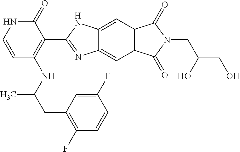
C(C(NC1=C(C2=NC3=CC4=C(C=C3N2)C(=O)N(CC(CO)O)C4=O)C(=O)NC=C1)C)C1=C(F)C=CC(F)=C1
